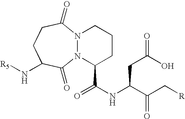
N12N(C(C(NC(CC(=O)O)C(C[R])=O)=O)CCC1)C(=O)C(N[R5])CCC2=O
